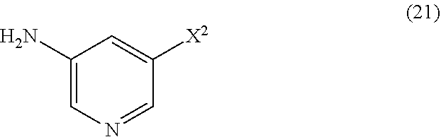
NC1=CN=CC([X2])=C1
